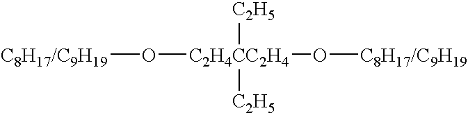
O([C8H17/C9H19])[C2H4CC2H4](O[C8H17/C9H19])([C2H5])[C2H5]
